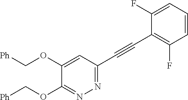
[Ph]COC1=CC(C#CC2=C(F)C=CC=C2F)=NN=C1OC[Ph]
